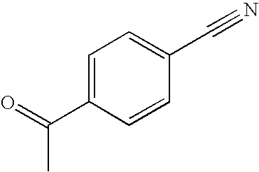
C1=C(C(=O)C)C=CC(C#N)=C1
